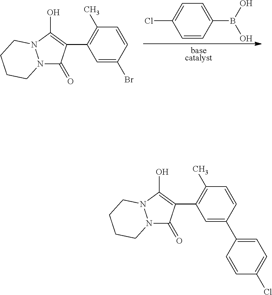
C1(C2=C(O)N3N(C2=O)CCCC3)=C(C)C=CC(Br)=C1.C1=CC(B(O)O)=CC=C1Cl.C1(C2=C(O)N3N(C2=O)CCCC3)=C(C)C=CC(C2=CC=C(Cl)C=C2)=C1
